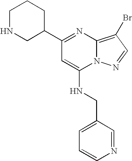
C1CCC(C2=NC3=C(Br)C=NN3C(NCC3=CC=CN=C3)=C2)CN1
